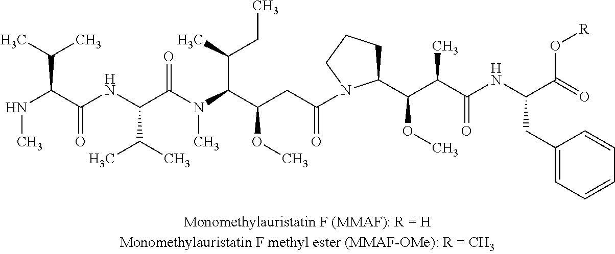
C(C(C)C)(C(NC(C(N(C(C(CC(=O)N1C(C(C(C(NC(C(=O)O[R])CC2=CC=CC=C2)=O)C)OC)CCC1)OC)C(C)CC)C)=O)C(C)C)=O)NC
